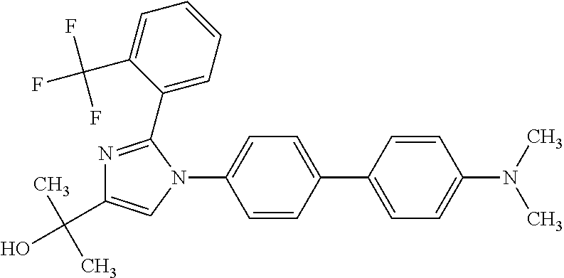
C1=CC(N(C)C)=CC=C1C1=CC=C(N2C(C3=CC=CC=C3C(F)(F)F)=NC(C(C)(C)O)=C2)C=C1
